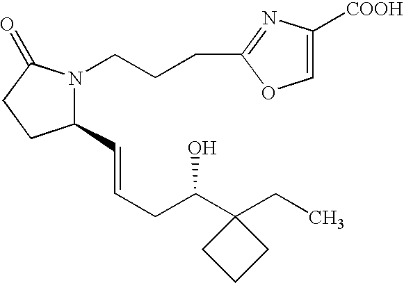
C1(C=CCC(O)C2(CC)CCC2)N(CCCC2=NC([COOH])=CO2)C(=O)CC1
